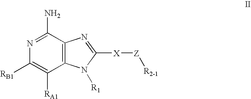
[RA1]C1=C([RB1])N=C(N)C2=C1N([R1])C([X][Z][R2-1])=N2
